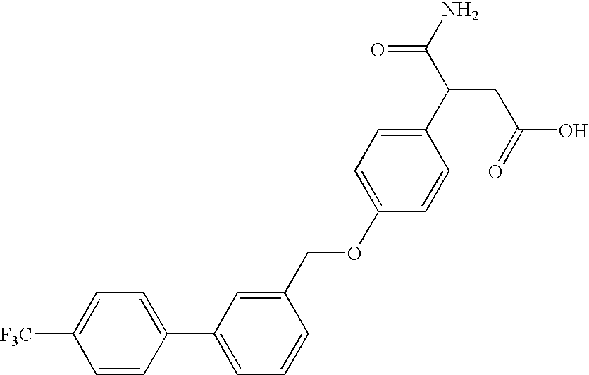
C1=CC(C2=CC=CC(COC3=CC=C(C(CC(O)=O)C(N)=O)C=C3)=C2)=CC=C1[F3C]
